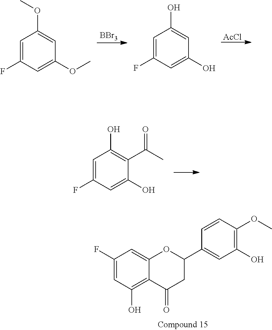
C1(F)=CC(O)=C2C(=C1)OC(C1=CC(O)=C(OC)C=C1)CC2=O.[BBr3].[AcCl].C1=C(F)C=C(OC)C=C1OC.C1=C(F)C=C(O)C=C1O.C1=C(F)C=C(O)C(C(C)=O)=C1O
